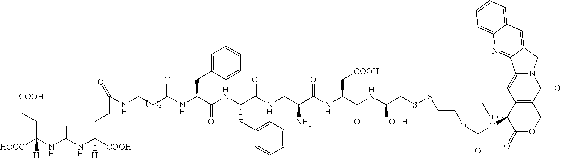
[COOH]CCC(NC(NC([COOH])([H])CCC(=O)NCCC(NC(C(=O)NC(C(NCC(N)C(NC(C(=O)NC([COOH])CSSCCOC(OC1(CC)C2=C(COC1=O)C(=O)N1C(=C2)C2=NC3=CC=CC=C3C=C2C1)=O)C[COOH])=O)=O)CC1=CC=CC=C1)CC1=CC=CC=C1)=O)=O)([HOOC])[H]
